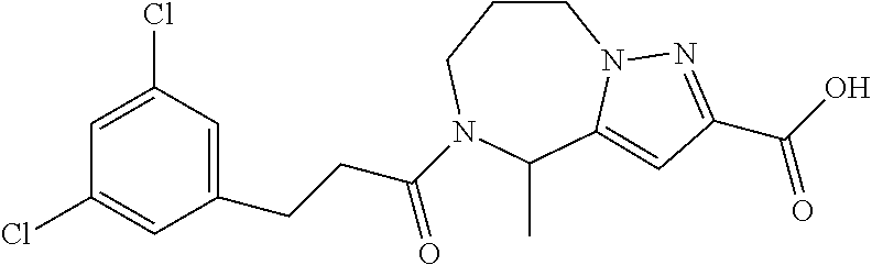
C1CCN(C(CCC2=CC(Cl)=CC(Cl)=C2)=O)C(C)C2=CC(C(O)=O)=NN12
